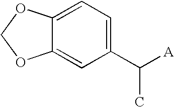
C1=C2C(=CC(C([A])C)=C1)OCO2
